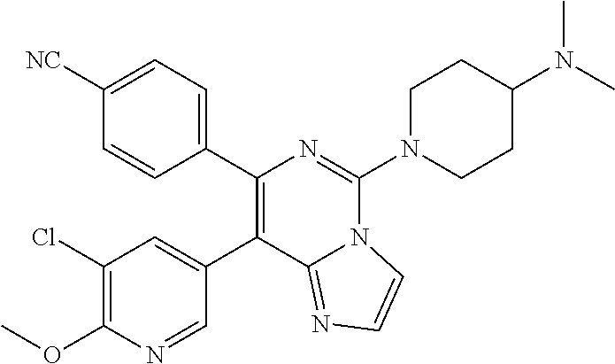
C1(C2=CC(Cl)=C(OC)N=C2)=C(C2=CC=C([NC])C=C2)N=C(N2CCC(N(C)C)CC2)N2C1=NC=C2
